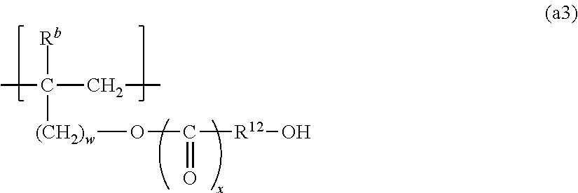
CC(CC)([Rb])[(CH2)w]OC([R12]O)=O
